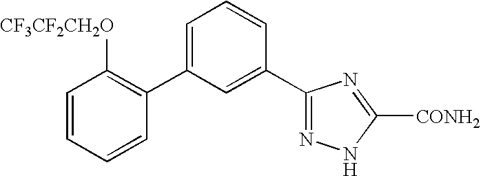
C1=CC=CC(C2=CC=CC(C3=NNC([CONH2])=N3)=C2)=C1[CF3CF2CH2O]
